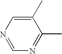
N1=CN=C(C)C(C)=C1
